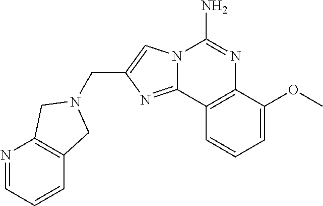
C(C1=CN2C(=N1)C1=C(N=C2N)C(OC)=CC=C1)N1CC2=C(N=CC=C2)C1
